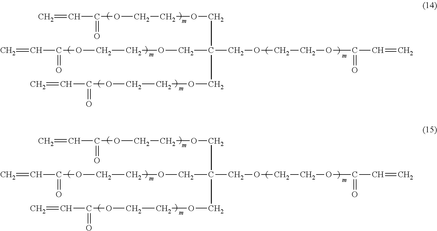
C=CC(OCCOCC(COCCOC(C=C)=O)(COCCOC(C=C)=O)COCCOC(C=C)=O)=O.C=CC(OCCOCC(COCCOC(C=C)=O)(COCCOC(C=C)=O)COCCOC(C=C)=O)=O
